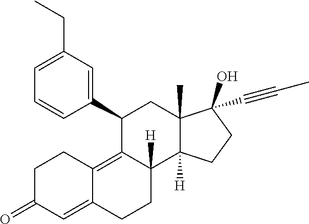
C1=C(CC)C=C(C2C3=C4C(=CC(=O)CC4)CCC3([H])C3([H])C(C)(C2)C(O)(C#CC)CC3)C=C1
